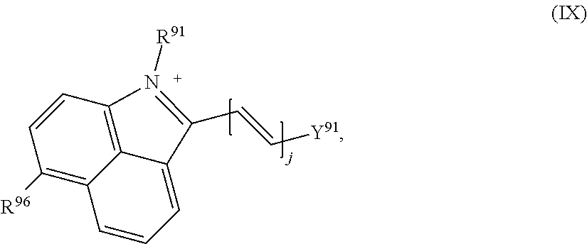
C1=CC([R96])=C2C3=C1N([R91])=C(C=C[Y91])C3=CC=C2
